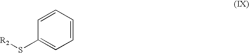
C1=CC(S[R2])=CC=C1
